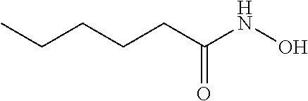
CCCCCC(NO)=O
